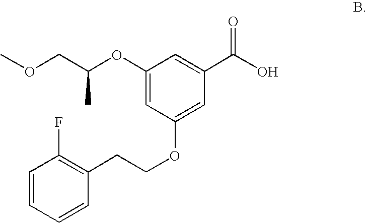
C1(OC(COC)C)=CC(OCCC2=C(F)C=CC=C2)=CC(C(O)=O)=C1
